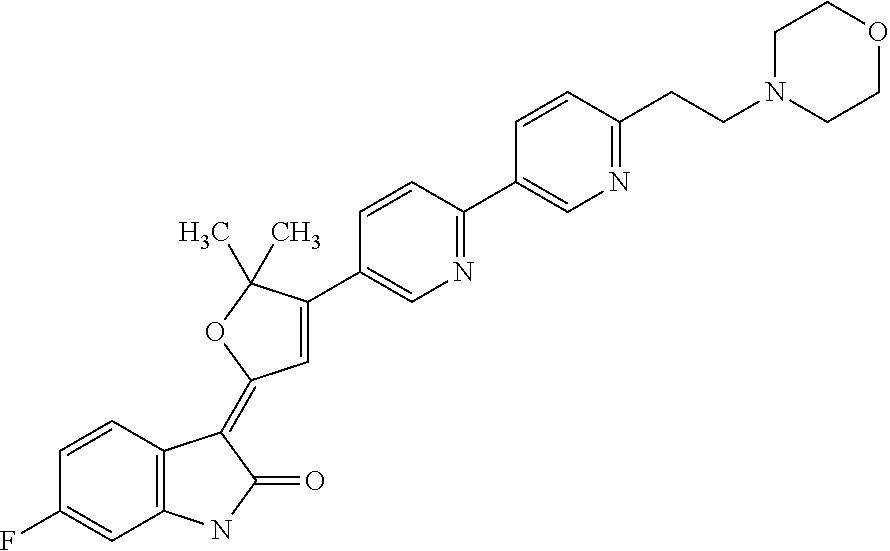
C1(F)=CC2=C(C(=C3C=C(C4=CN=C(C5=CN=C(CCN6CCOCC6)C=C5)C=C4)C(C)(C)O3)C(=O)N2)C=C1
